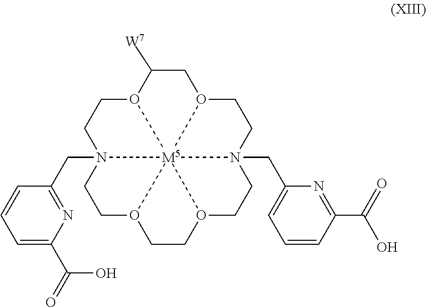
C1(C(O)=O)=CC=CC(CN23CCO4CCO5CCN6(CC7=CC=CC(C(O)=O)=N7)CCO7CC([W7])O(CC2)[M5]34567)=N1
